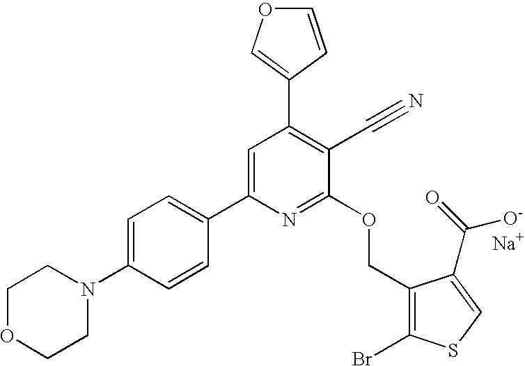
C1=C(C2=CC=C(N3CCOCC3)C=C2)N=C(OCC2=C(Br)SC=C2C(=O)[O-])C(C#N)=C1C1=COC=C1.[Na]
